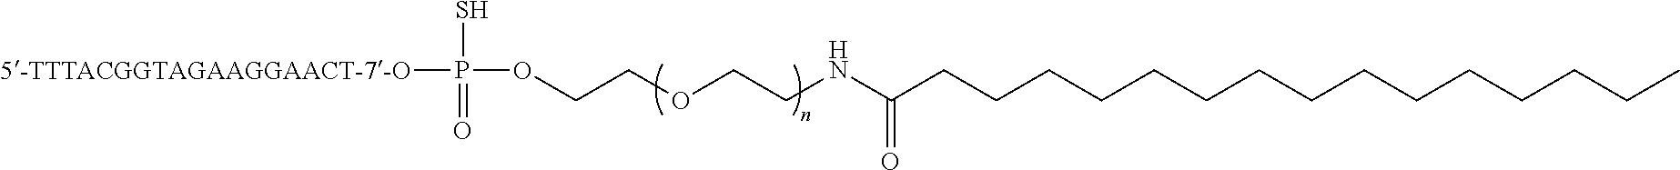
[5-TTTACGGTAGAAGGAACT-7-O]P(S)(OCCOCCNC(CCCCCCCCCCCCCCC)=O)=O
